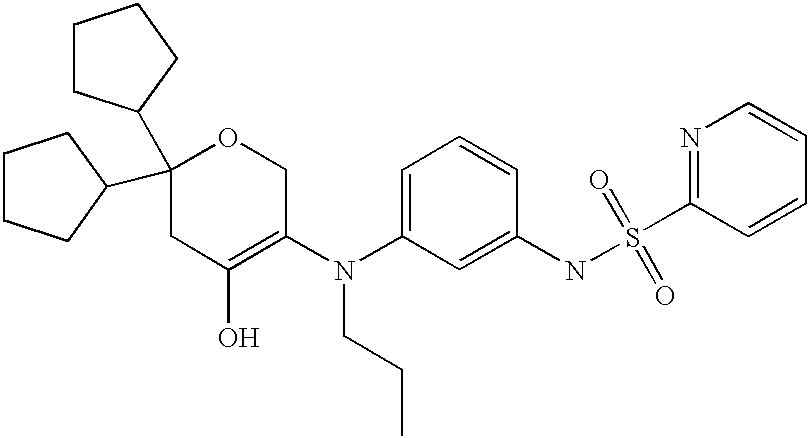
C1CCC(C2(C3CCCC3)CC(O)=C(N(C3=CC=CC(NS(=O)(=O)C4=NC=CC=C4)=C3)CCC)CO2)C1
